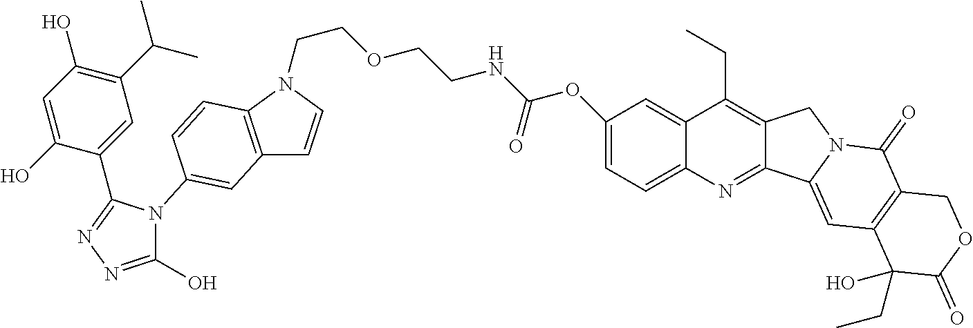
C12=C(N(CCOCCNC(OC3=CC=C4C(=C3)C(CC)=C3C(=N4)C4=CC5=C(C(=O)N4C3)COC(=O)C5(CC)O)=O)C=C1)C=CC(N1C(O)=NN=C1C1=CC(C(C)C)=C(O)C=C1O)=C2
